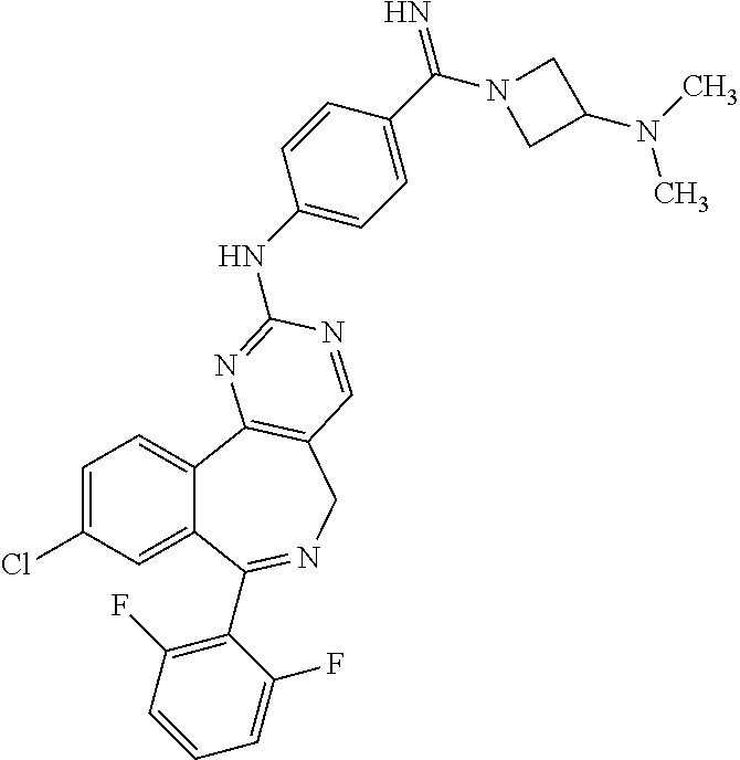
C1=C(Cl)C=C2C(=C1)C1=C(CN=C2C2=C(F)C=CC=C2F)C=NC(NC2=CC=C(C(=N)N3CC(N(C)C)C3)C=C2)=N1
